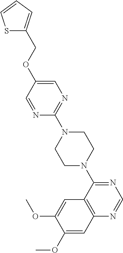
S1C(COC2=CN=C(N3CCN(C4=NC=NC5=C4C=C(OC)C(OC)=C5)CC3)N=C2)=CC=C1
